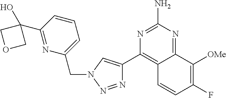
N1=NN(CC2=CC=CC(C3(O)COC3)=N2)C=C1C1=C2C(=NC(N)=N1)C([OMe])=C(F)C=C2
